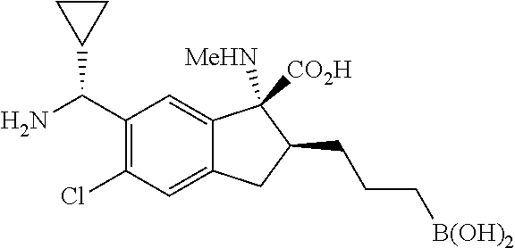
C1(C(N)C2CC2)=C(Cl)C=C2C(=C1)C([MeHN])([CO2H])C(CCC[B(OH)2])C2
